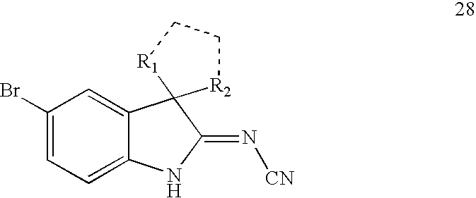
C1(Br)=CC=C2C(=C1)C1(C(=N[CN])N2)[R2]CC[R1]1
